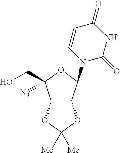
OCC1([N3])C2C(C(N3C=CC(=O)NC3=O)O1)OC([Me])([Me])O2
